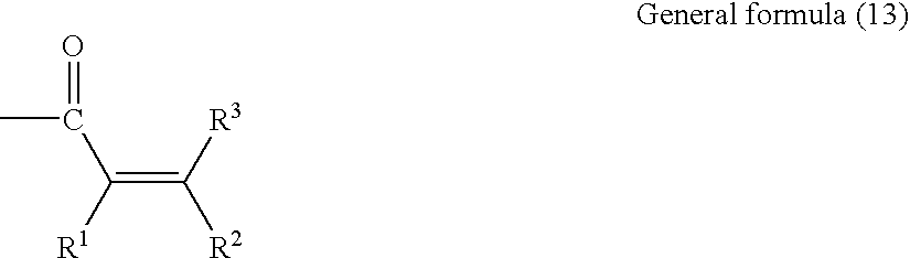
C(=O)(C(=C([R3])[R2])[R1])C
